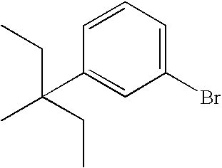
C1(C(C)(CC)CC)=CC(Br)=CC=C1
